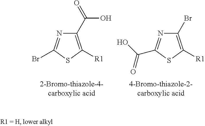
C1(C(=O)O)=C([R1])SC(Br)=N1.C1(Br)=C([R1])SC(C(O)=O)=N1
